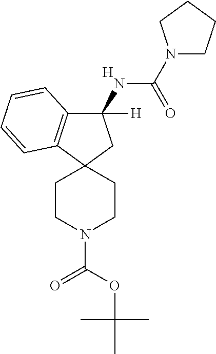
[H].C1(NC(=O)N2CCCC2)([H])C2=C(C3(C1)CCN(C(OC(C)(C)C)=O)CC3)C=CC=C2
